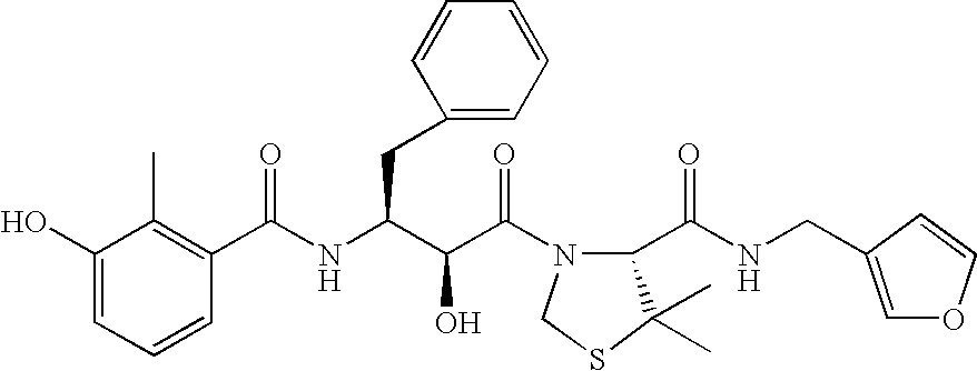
C1(O)=CC=CC(C(NC(C(C(=O)N2C(C(NCC3=COC=C3)=O)C(C)(C)SC2)O)CC2=CC=CC=C2)=O)=C1C
